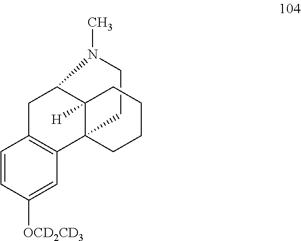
C1=CC([OCD2CD3])=CC2=C1CC1C3([H])C2(CCCC3)CCN1C
